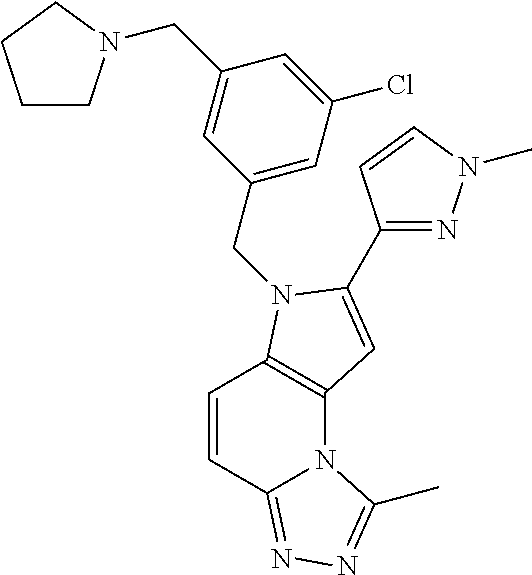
C1=CC2=NN=C(C)N2C2=C1N(CC1=CC(Cl)=CC(CN3CCCC3)=C1)C(C1=NN(C)C=C1)=C2
